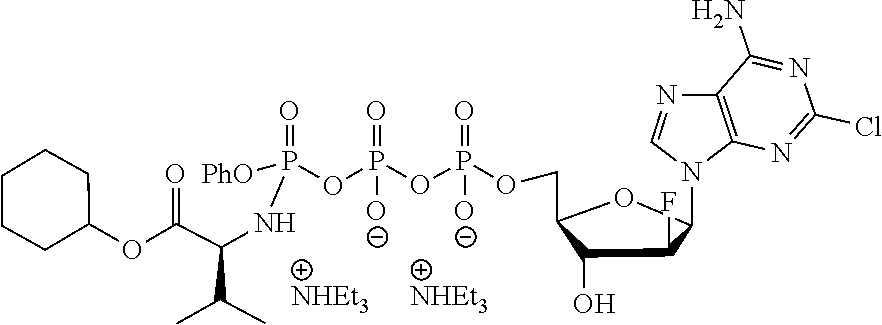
C1CCCC(OC(C(NP(OP(OP(OCC2C(O)C(F)C(N3C4=C(C(N)=NC(Cl)=N4)N=C3)O2)(=O)O)(=O)[O-])(=O)[PhO])C(C)C)=O)C1
